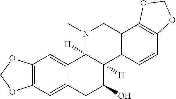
O1COC2=C1C=C1CC(O)C3([H])C4=C(CN(C)C3([H])C1=C2)C1=C(OCO1)C=C4
